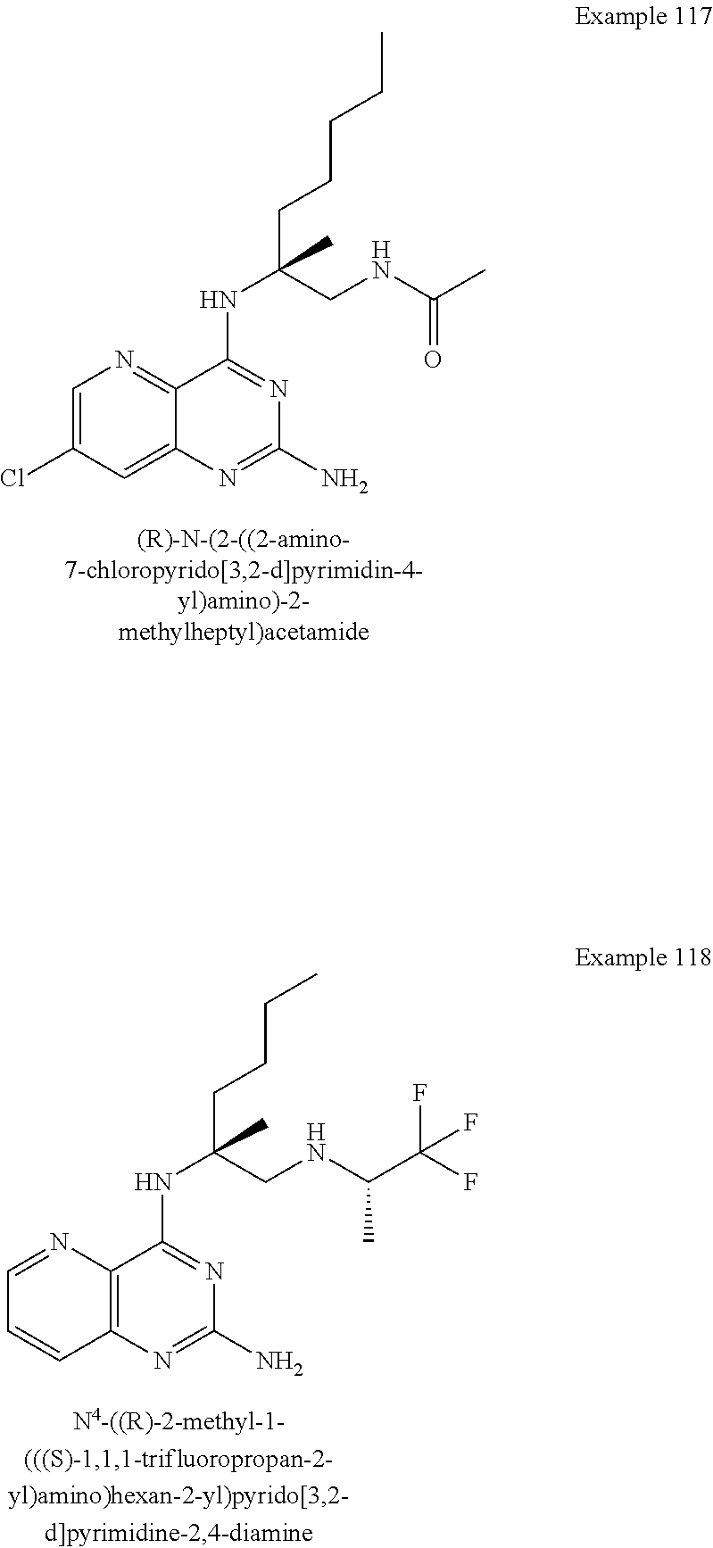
C12=CC(Cl)=CN=C1C(NC(CCCCC)(CNC(C)=O)C)=NC(N)=N2.C12=C(N=CC=C1)C(NC(CCCC)(CNC(C(F)(F)F)C)C)=NC(N)=N2
